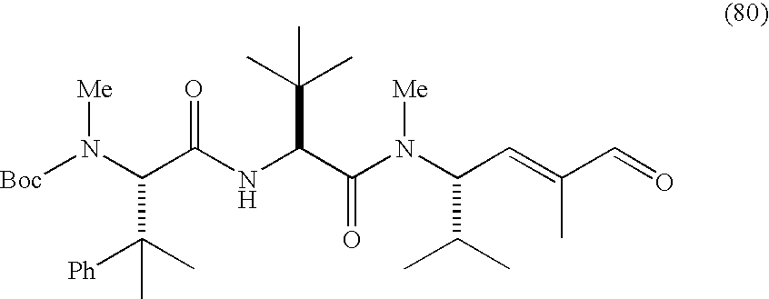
C(C(NC(C(N(C(C=C(C=O)C)C(C)C)[Me])=O)C(C)(C)C)=O)(N([Boc])[Me])C(C)([Ph])C
